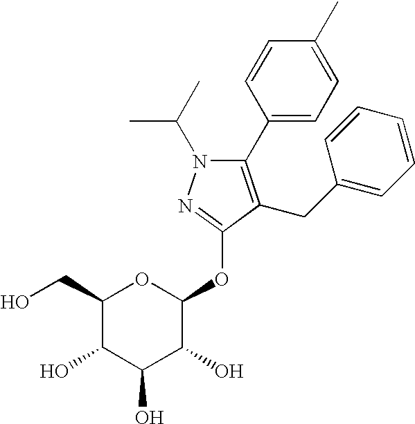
N1(C(C)C)C(C2=CC=C(C)C=C2)=C(CC2=CC=CC=C2)C(OC2OC(CO)C(O)C(O)C2O)=N1
